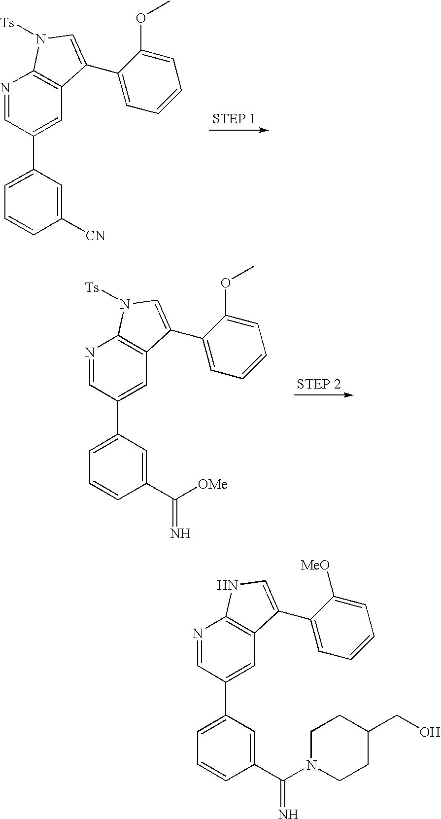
C1(C2=CC3=C(N=C2)N([Ts])C=C3C2=CC=CC=C2OC)=CC=CC([CN])=C1.C1(C2=CC3=C(N=C2)N([Ts])C=C3C2=CC=CC=C2OC)=CC=CC(C([OMe])=N)=C1.C1(C2=CC3=C(N=C2)NC=C3C2=CC=CC=C2[MeO])=CC=CC(C(N2CCC(CO)CC2)=N)=C1
